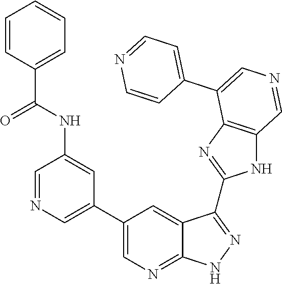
C1=NC=C(C2=CN=C3C(=C2)C(C2=NC4=C(N2)C=NC=C4C2=CC=NC=C2)=NN3)C=C1NC(C1=CC=CC=C1)=O
